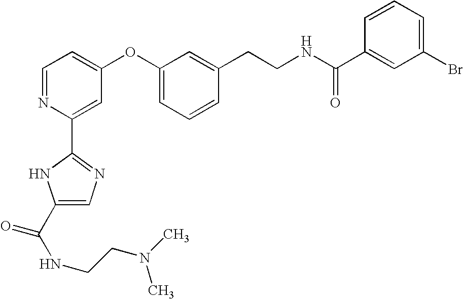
C1=NC(C2=NC=C(C(NCCN(C)C)=O)N2)=CC(OC2=CC=CC(CCNC(C3=CC(Br)=CC=C3)=O)=C2)=C1
